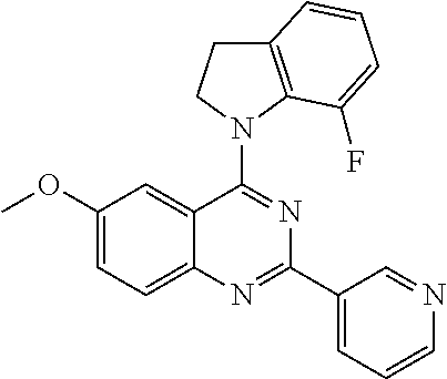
C1(OC)=CC=C2C(=C1)C(N1C3=C(CC1)C=CC=C3F)=NC(C1=CC=CN=C1)=N2
